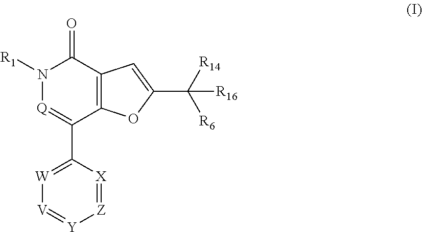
N1([R1])[Q]=C(C2=[W][V]=[Y][Z]=[X]2)C2=C(C1=O)C=C(C([R14])([R6])[R16])O2
